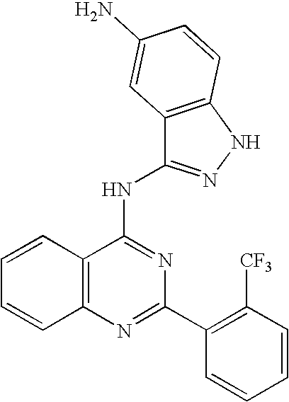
C12=C(N=C(C3=C([CF3])C=CC=C3)N=C1NC1=NNC3=C1C=C(N)C=C3)C=CC=C2
